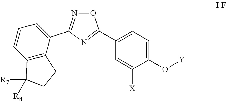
O1N=C(C2=CC=CC3=C2CCC3([R7])[R8])N=C1C1=CC=C(O[Y])C([X])=C1
